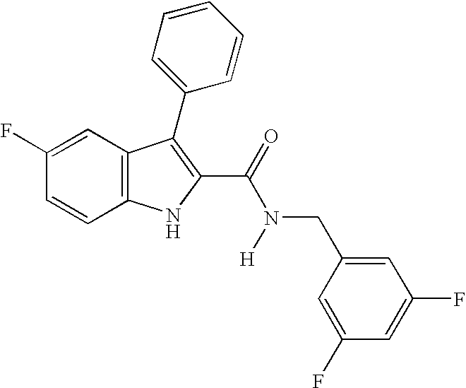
C1(F)=CC2=C(C=C1)NC(C(=O)N([H])CC1=CC(F)=CC(F)=C1)=C2C1=CC=CC=C1
